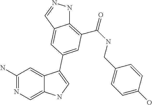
C1(N)=NC=C2C(=C1)C(C1=CC(C(=O)NCC3=CC=C(O)C=C3)=C3NN=CC3=C1)=CN2
